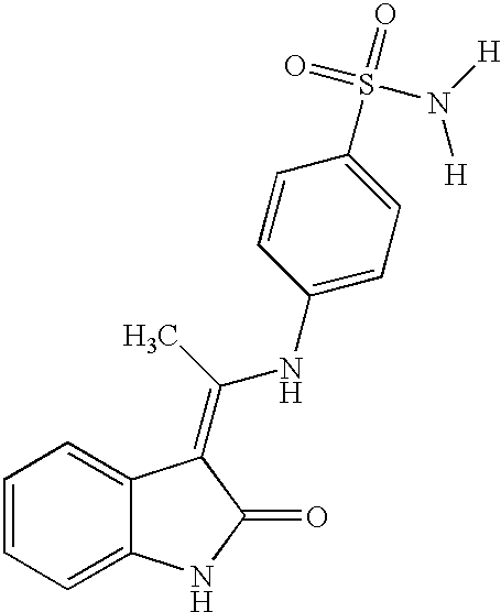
C1=CC=C2C(=C1)C(=C(NC1=CC=C(S(=O)(=O)N([H])[H])C=C1)C)C(=O)N2
